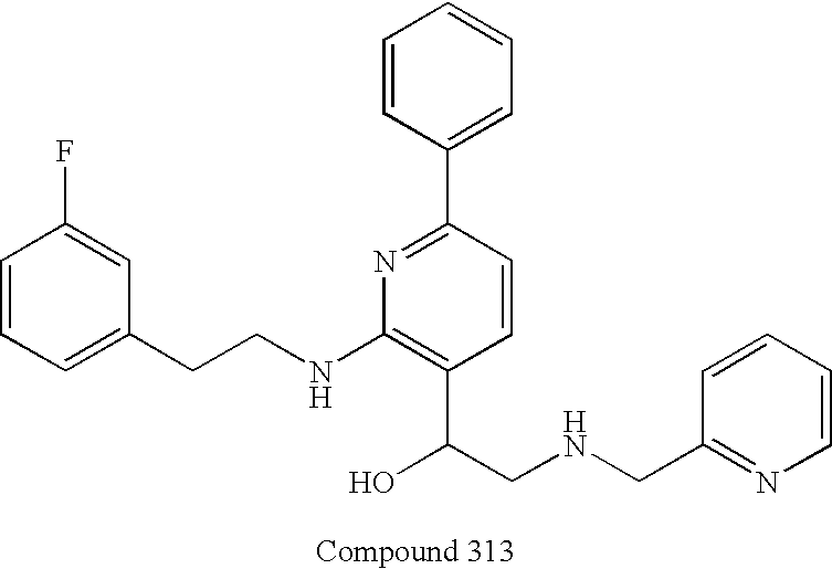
C1=C(CCNC2=C(C(CNCC3=NC=CC=C3)O)C=CC(C3=CC=CC=C3)=N2)C=C(F)C=C1
